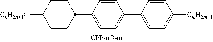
[CnH2n+1O]C1CCC(C2=CC=C(C3=CC=C([CmH2m+1])C=C3)C=C2)CC1
